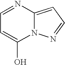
C1=NC2=CC=NN2C(O)=C1
